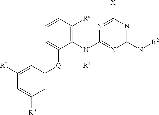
C1=C([Q]C2=CC=CC([Ra])=C2N(C2=NC(N[R2])=NC([X])=N2)[R1])C=C([R7])C=C1[R9]
